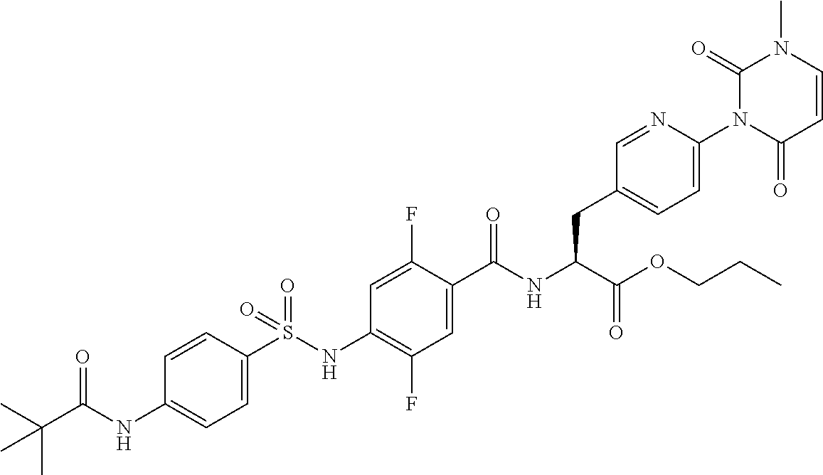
C1=C(S(NC2=C(F)C=C(C(NC(C(OCCC)=O)CC3=CC=C(N4C(=O)C=CN(C)C4=O)N=C3)=O)C(F)=C2)(=O)=O)C=CC(NC(C(C)(C)C)=O)=C1
